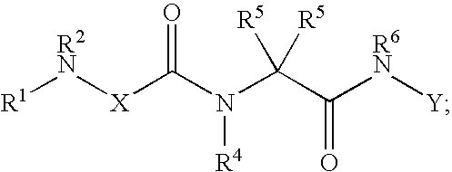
O=C([X][R2N][R1])N([R4])C(C(=O)[R6N][Y])([R5])[R5]
